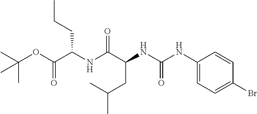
C(C)(CC(NC(=O)NC1=CC=C(Br)C=C1)C(NC(C(OC(C)(C)C)=O)CCC)=O)C
